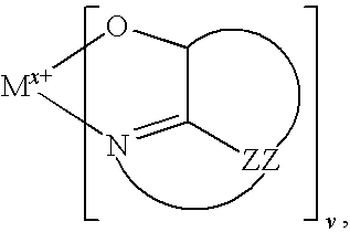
C1([ZZ])=N[Mx+]OC1
